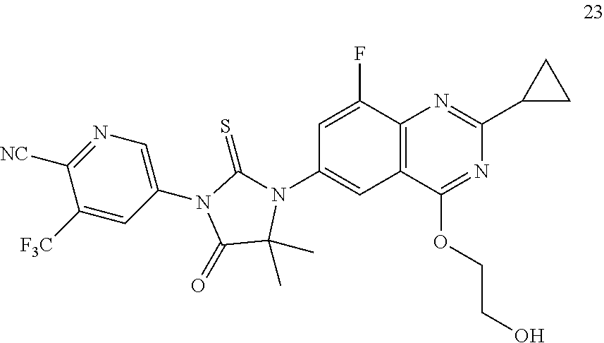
C12=C(C(OCCO)=NC(C3CC3)=N1)C=C(N1C(=S)N(C3=CN=C([NC])C([F3C])=C3)C(=O)C1(C)C)C=C2F
